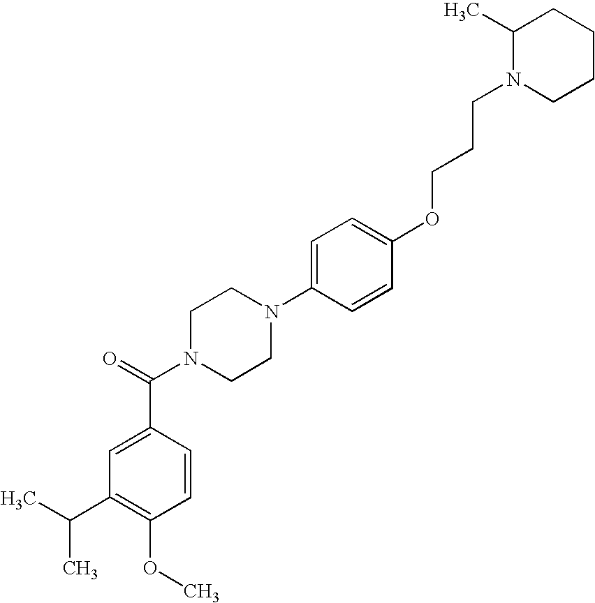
C1(C(C)C)=C(OC)C=CC(C(N2CCN(C3=CC=C(OCCCN4CCCCC4C)C=C3)CC2)=O)=C1
